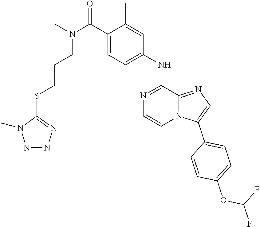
C(OC1=CC=C(C2=CN=C3N2C=CN=C3NC2=CC=C(C(N(CCCSC3=NN=NN3C)C)=O)C(C)=C2)C=C1)(F)F
